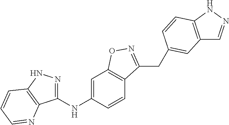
C1(NC2=CC3=C(C=C2)C(CC2=CC4=C(NN=C4)C=C2)=NO3)=NNC2=C1N=CC=C2
